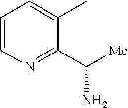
C1=CN=C(C([Me])N)C(C)=C1
